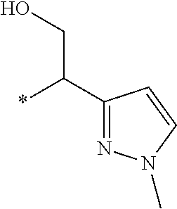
*C(CO)C1=NN(C)C=C1
